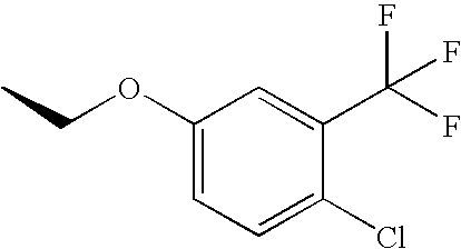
CCOC1=CC=C(Cl)C(C(F)(F)F)=C1
